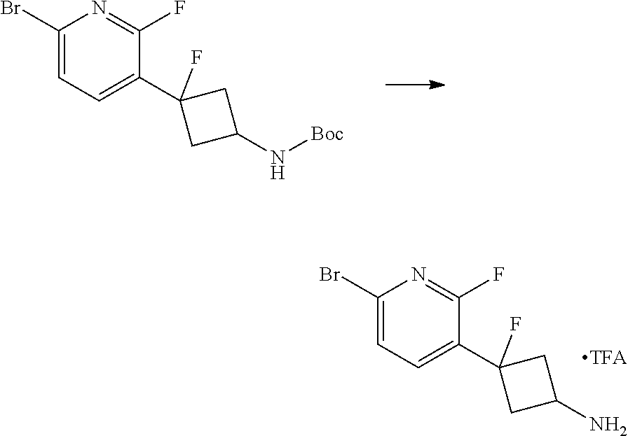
C1(Br)=CC=C(C2(F)CC(N)C2)C(F)=N1.C1(Br)=CC=C(C2(F)CC(N[Boc])C2)C(F)=N1
